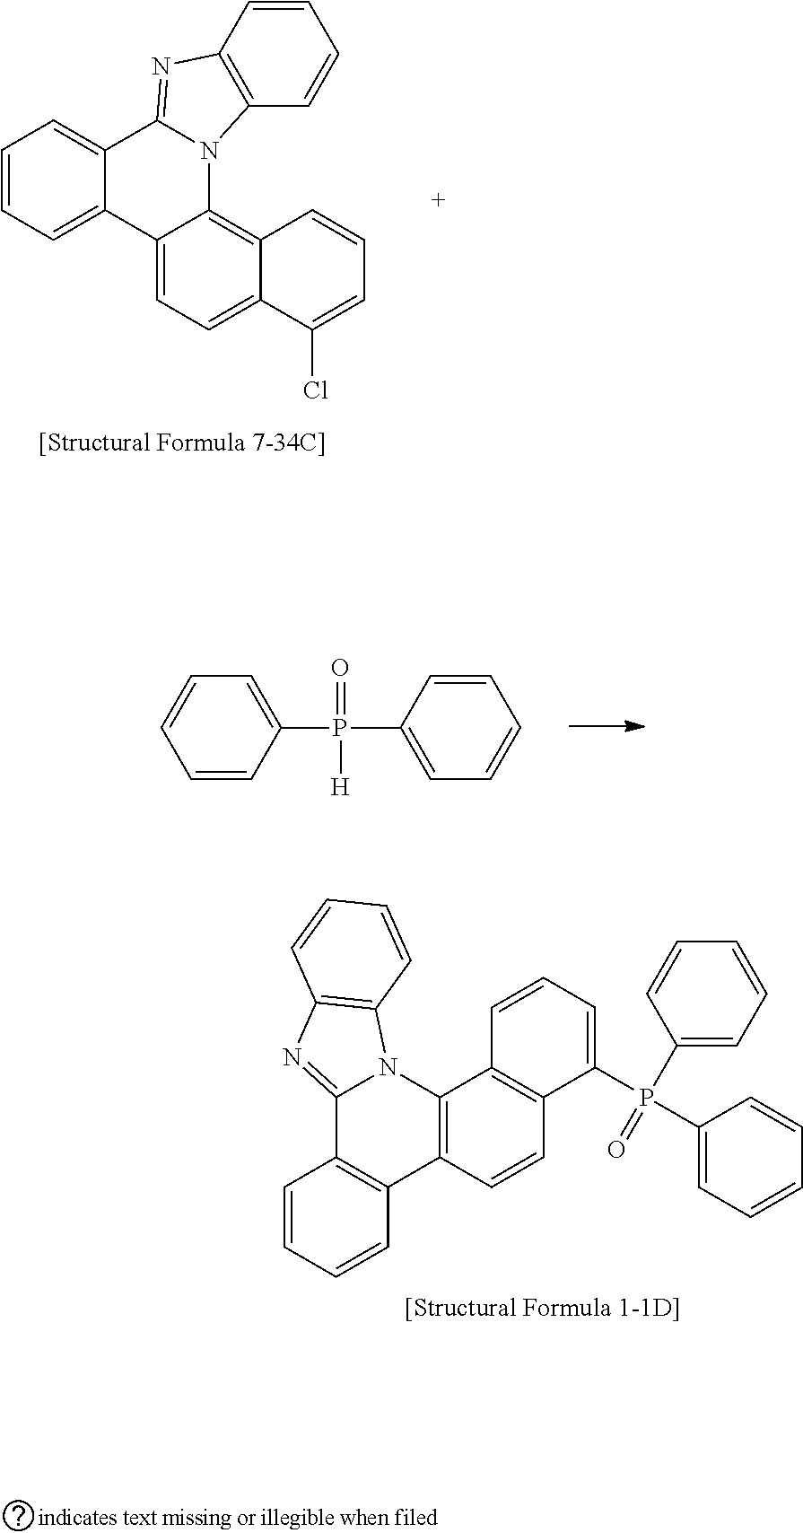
C1=CC=CC2=C1C1=NC3=C(N1C1=C2C=CC2=C1C=CC=C2P(C1=CC=CC=C1)(C1=CC=CC=C1)=O)C=CC=C3.C1=CC=C2C(=C1)C1=NC3=C(C=CC=C3)N1C1=C3C(=CC=C21)C(Cl)=CC=C3.C1=CC=CC(P(C2=CC=CC=C2)(=O)[H])=C1
